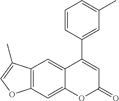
C12=C(C=C3C(=C1)C(C1=CC(C)=CC=C1)=CC(=O)O3)OC=C2C
